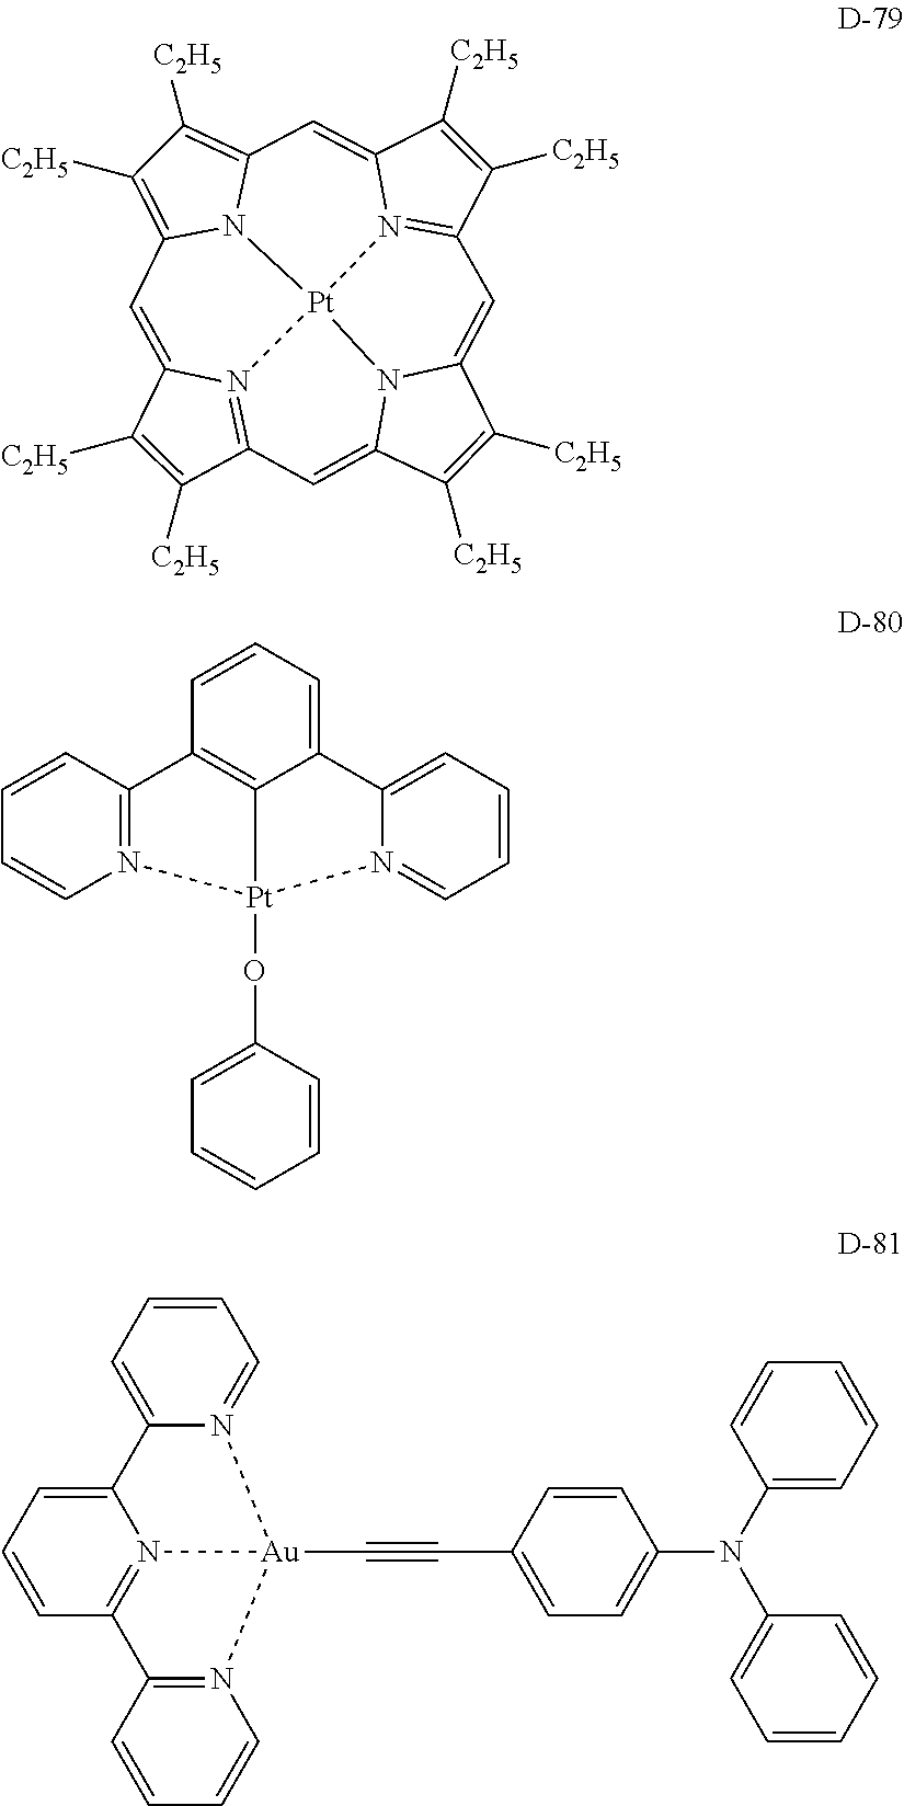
C1([C2H5])=C([C2H5])C2=N3C1=CC1=C([C2H5])C([C2H5])=C4N1[Pt]31N3=C(C([C2H5])=C([C2H5])C3=C4)C=C3C([C2H5])=C([C2H5])C(=C2)N31.C12=CC=CC3=C1[Pt](OC1=CC=CC=C1)(N1=CC=CC=C21)N1=C3C=CC=C1.C1=CC=C2N(=C1)[Au]1(C#CC3=CC=C(N(C4=CC=CC=C4)C4=CC=CC=C4)C=C3)N3=C(C=CC=C23)C2=N1C=CC=C2
